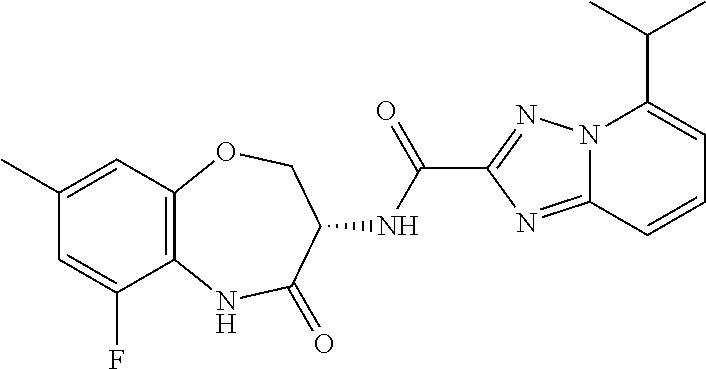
C12=C(C=C(C)C=C1F)OCC(NC(C1=NN3C(=N1)C=CC=C3C(C)C)=O)C(=O)N2
